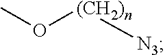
CO[(CH2)n][N3]
